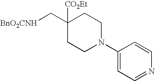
C1N(C2=CC=NC=C2)CCC(C[BnO2CNH])([CO2Et])C1
